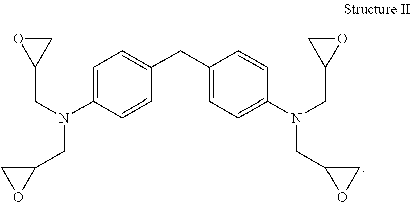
C1=C(N(CC2CO2)CC2CO2)C=CC(CC2=CC=C(N(CC3OC3)CC3OC3)C=C2)=C1
